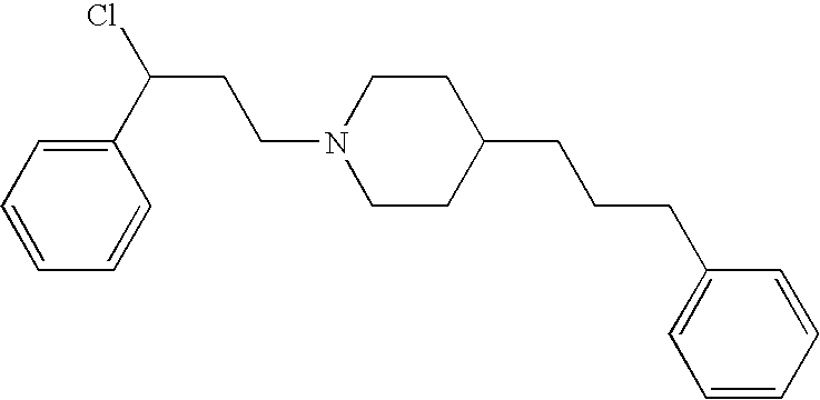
C1CC(CCCC2=CC=CC=C2)CCN1CCC(Cl)C1=CC=CC=C1
